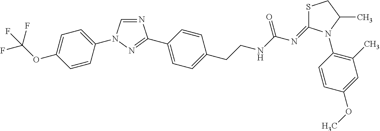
C1=CC(N2C=NC(C3=CC=C(CCNC(N=C4SCC(C)N4C4=C(C)C=C(OC)C=C4)=O)C=C3)=N2)=CC=C1OC(F)(F)F
